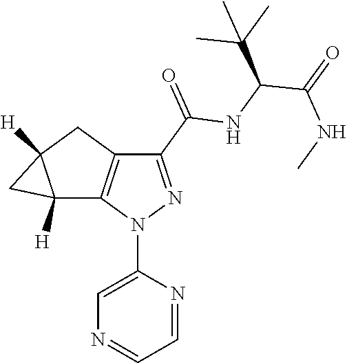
C12([H])C3=C(CC1([H])C2)C(C(=O)NC(C(C)(C)C)C(=O)NC)=NN3C1=CN=CC=N1
